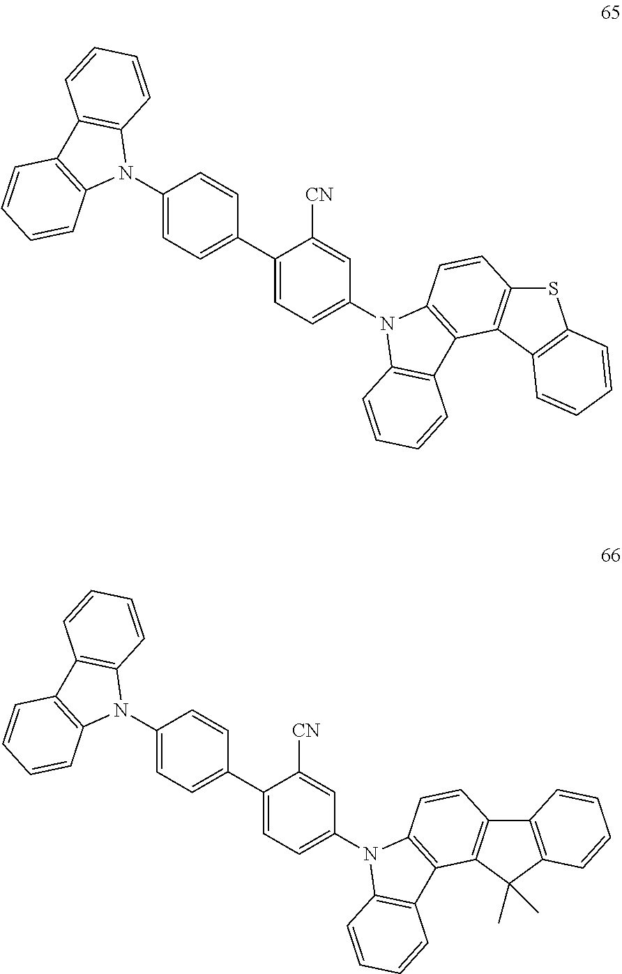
C1(N2C3=C(C4=C2C=CC=C4)C=CC=C3)=CC=C(C2=CC=C(N3C4=C(C5=C3C=CC3=C5C5=C(S3)C=CC=C5)C=CC=C4)C=C2[CN])C=C1.C1(N2C3=C(C4=C2C=CC=C4)C=CC=C3)=CC=C(C2=CC=C(N3C4=C(C5=C3C=CC3=C5C(C)(C)C5=C3C=CC=C5)C=CC=C4)C=C2[CN])C=C1
